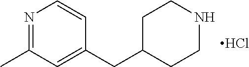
N1=C(C)C=C(CC2CCNCC2)C=C1.Cl
